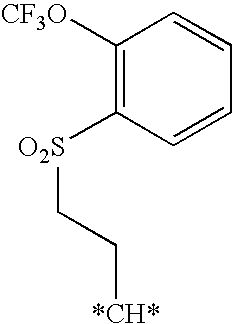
C1([CF3O])=C([O2S]CC[*CH*])C=CC=C1
